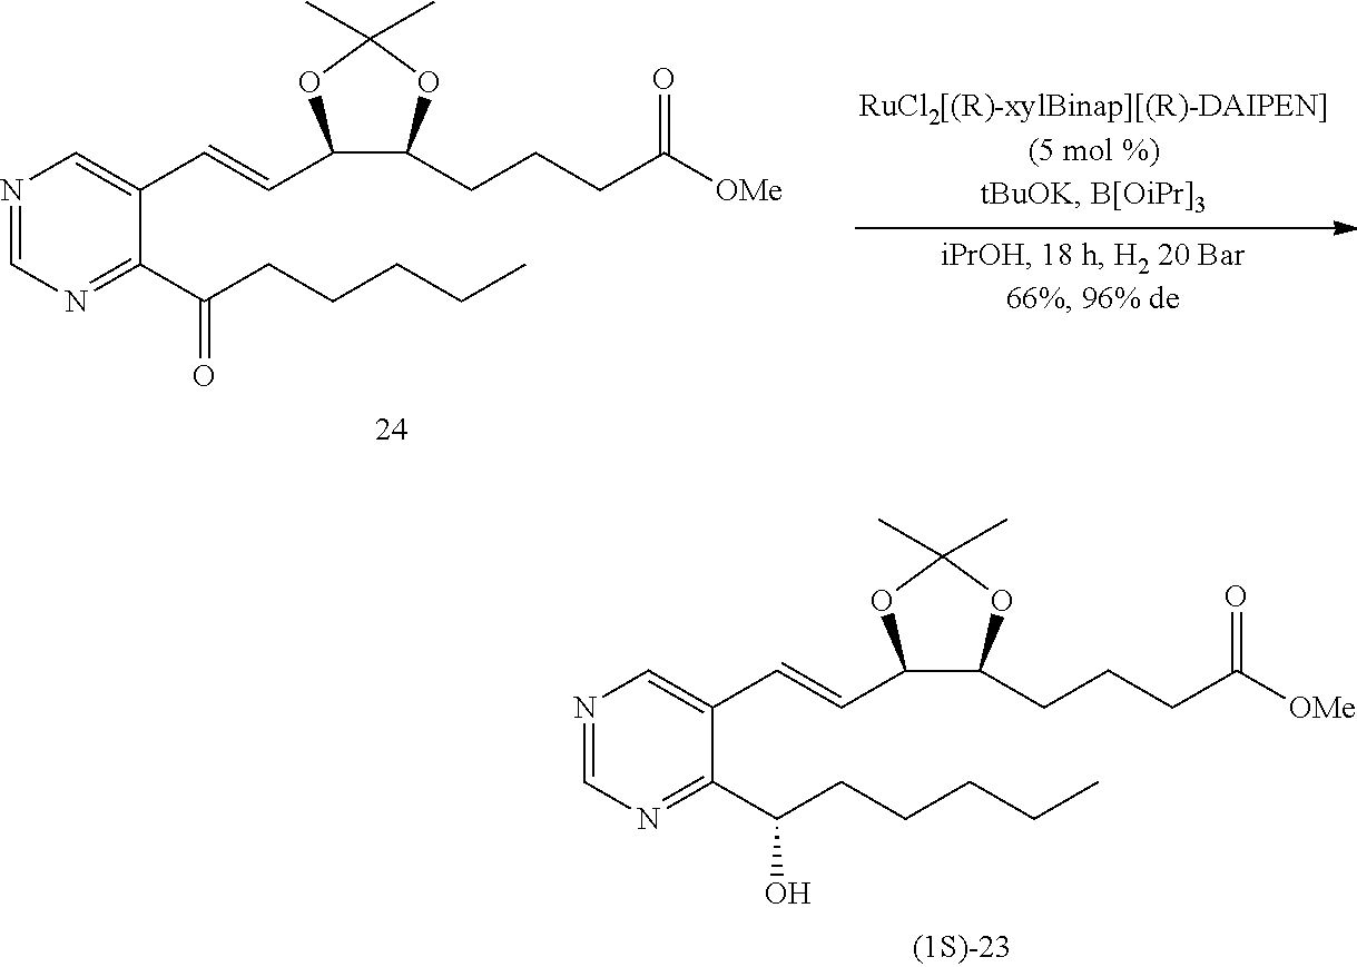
N1=CN=C(C(CCCCC)O)C(C=CC2C(CCCC([OMe])=O)OC(C)(C)O2)=C1.N1=CN=C(C(CCCCC)=O)C(C=CC2C(CCCC([OMe])=O)OC(C)(C)O2)=C1
